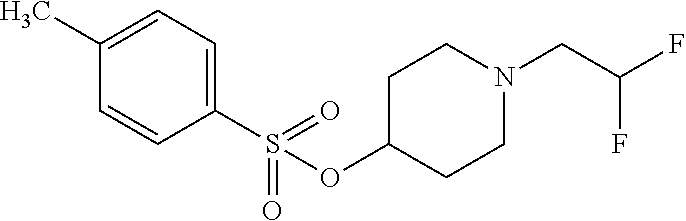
C1(OS(C2=CC=C(C)C=C2)(=O)=O)CCN(CC(F)F)CC1
